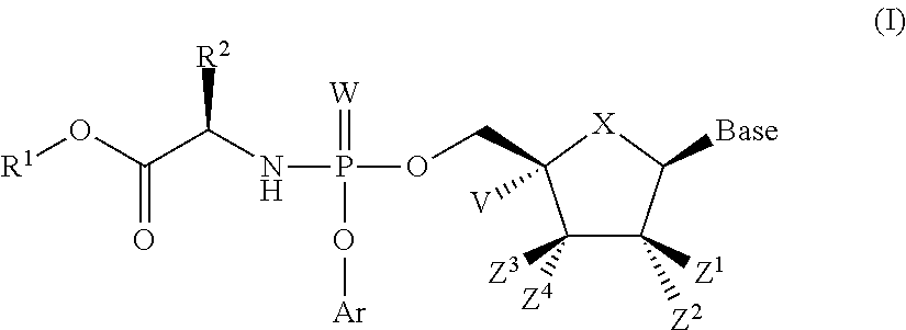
C1([Z3])([Z4])C([Z1])([Z2])C([Base])[X]C1(COP(=[W])(NC(C(=O)O[R1])[R2])O[Ar])[V]
